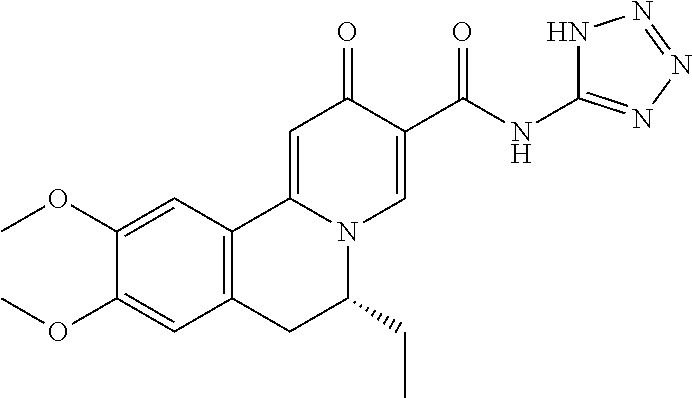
C1(OC)=CC2=C(C=C1OC)CC(CC)N1C2=CC(=O)C(C(NC2=NN=NN2)=O)=C1
